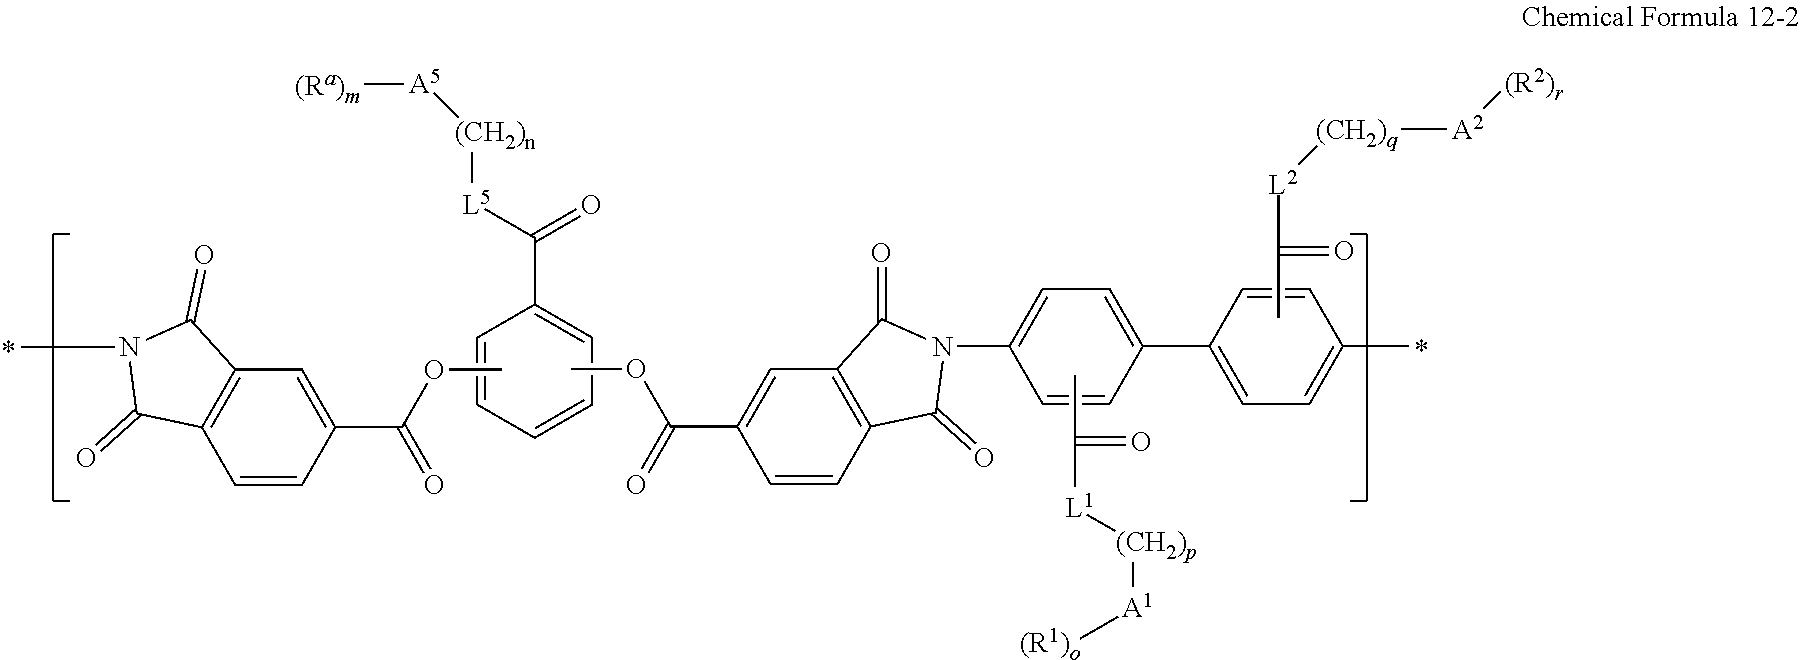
C1=CC=CC=C1C([L5][(CH2)n][A5][(Ra)m])=O.COC(C1=CC2=C(C=C1)C(=O)N(C)C2=O)=O.COC(C1=CC2=C(C=C1)C(=O)N(C1=CC=C(C3=CC=C(C)C=C3)C=C1)C2=O)=O.CC([L1][(CH2)p][A1][(R1)o])=O.CC([L2][(CH2)q][A2][(R2)r])=O
